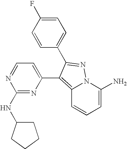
C12=C(C3=CC=NC(NC4CCCC4)=N3)C(C3=CC=C(F)C=C3)=NN1C(N)=CC=C2
